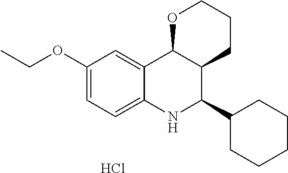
Cl.C12=CC(OCC)=CC=C1NC(C1CCCCC1)C1C2OCCC1
